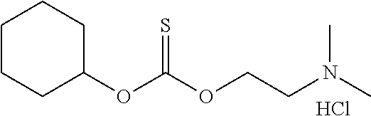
C1(OC(OCCN(C)C)=S)CCCCC1.Cl
